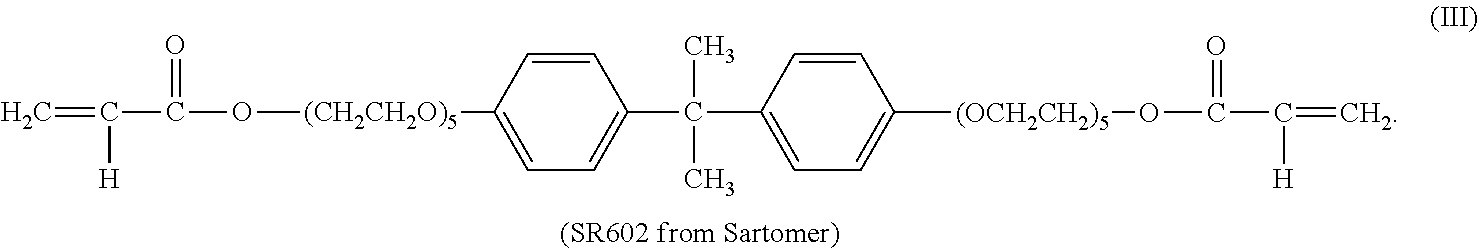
C=C(C(O[(CH2CH2O)5]C1=CC=C(C(C2=CC=C([(OCH2CH2)5]OC(C(=C)[H])=O)C=C2)(C)C)C=C1)=O)[H]
